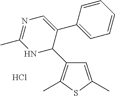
C1=C(C)SC(C)=C1C1C(C2=CC=CC=C2)=CN=C(C)N1.Cl
